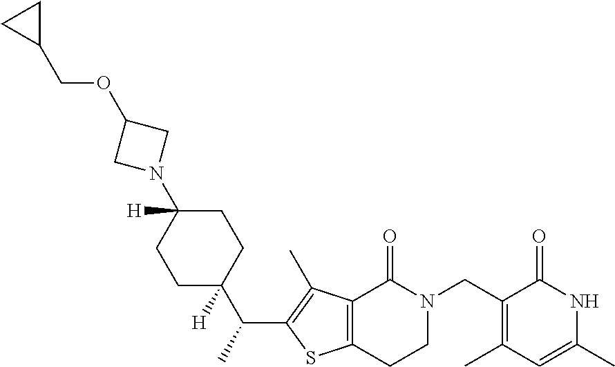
C1(COC2CN(C3([H])CCC(C(C)C4=C(C)C5=C(S4)CCN(CC4=C(C)C=C(C)NC4=O)C5=O)([H])CC3)C2)CC1
